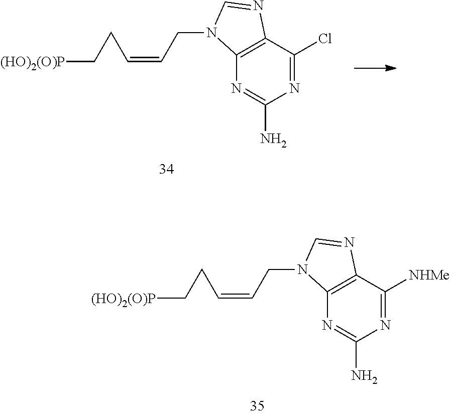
C12=C(C([NHMe])=NC(N)=N1)N=CN2CC=CCC[(HO)2(O)P].C12=C(C(Cl)=NC(N)=N1)N=CN2CC=CCC[(HO)2(O)P]
